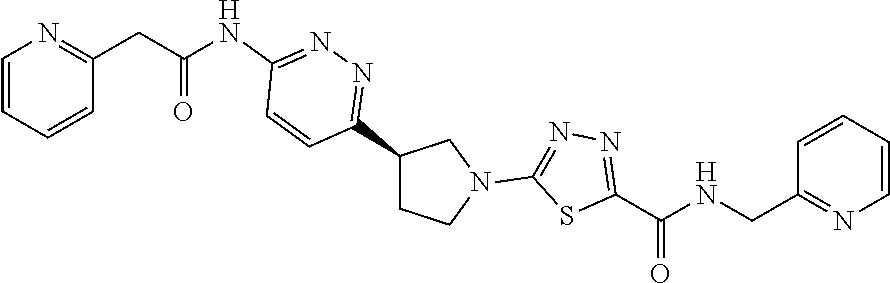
C1=CC(CC(=O)NC2=NN=C(C3CCN(C4=NN=C(C(NCC5=NC=CC=C5)=O)S4)C3)C=C2)=NC=C1
